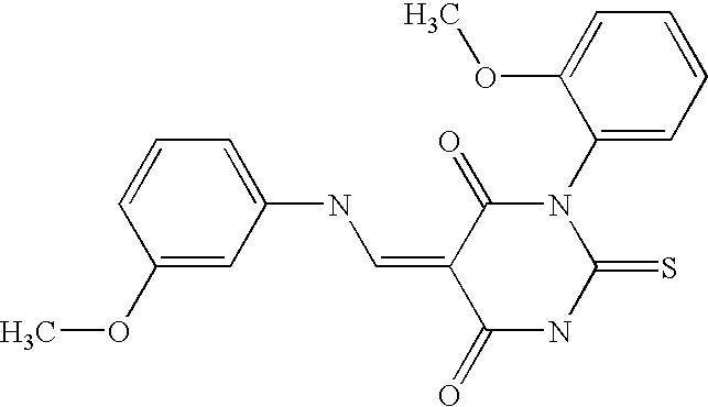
S=C1NC(=O)C(=CNC2=CC=CC(OC)=C2)C(=O)N1C1=CC=CC=C1OC
